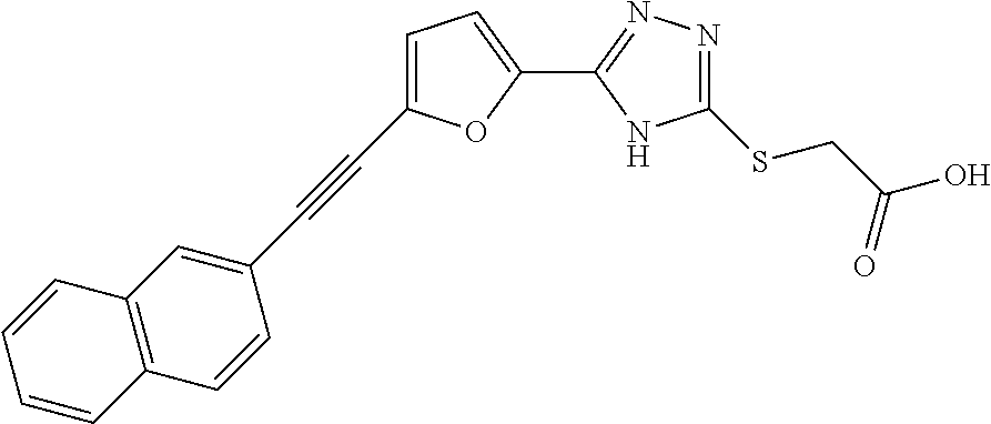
C1(SCC(O)=O)=NN=C(C2=CC=C(C#CC3=CC4=C(C=C3)C=CC=C4)O2)N1
